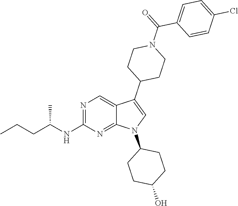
N1=C(NC(CCC)C)N=C2C(=C1)C(C1CCN(C(C3=CC=C(Cl)C=C3)=O)CC1)=CN2C1CCC(O)CC1
